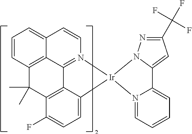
C12=CC=CC3=C1C1=N(C=C2)[Ir]2(C4=CC=C(F)C(=C14)C3(C)C)N1N=C(C(F)(F)F)C=C1C1=CC=CC=N12
